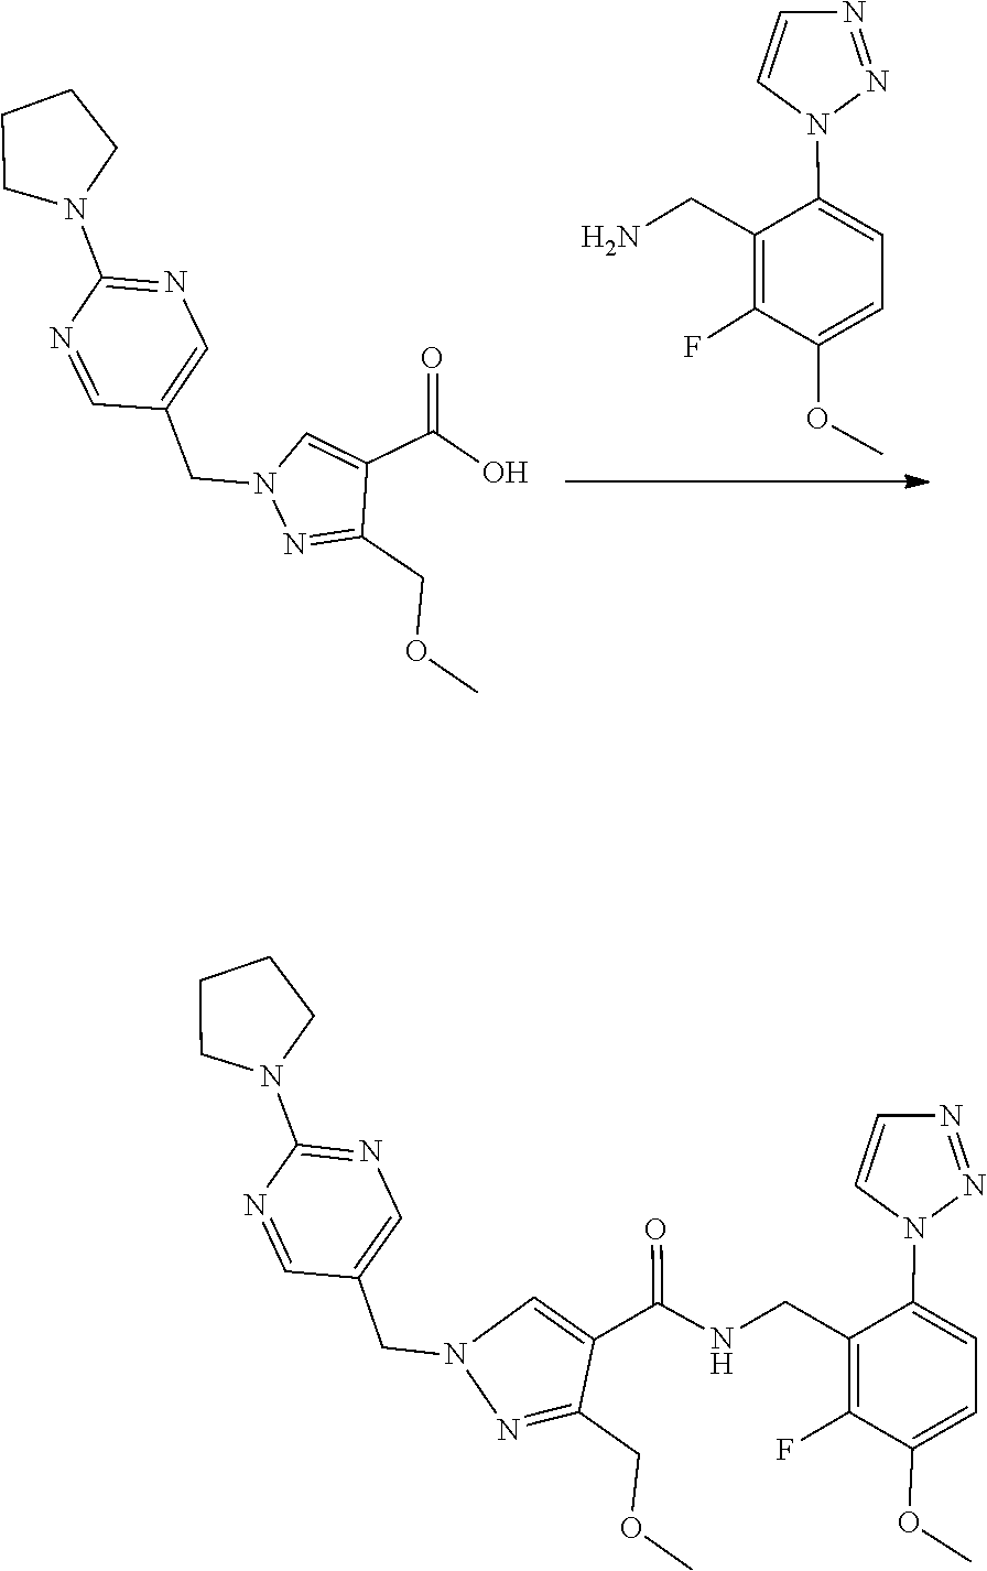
C1=NC(N2CCCC2)=NC=C1CN1C=C(C(=O)O)C(COC)=N1.O(C)C1=CC=C(N2C=CN=N2)C(CN)=C1F.C(C1=CN=C(N2CCCC2)N=C1)N1C=C(C(=O)NCC2=C(F)C(OC)=CC=C2N2C=CN=N2)C(COC)=N1
